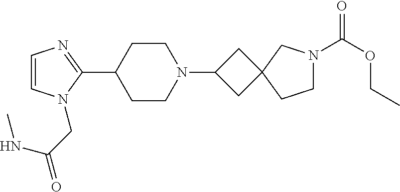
C1=CN(CC(NC)=O)C(C2CCN(C3CC4(C3)CCN(C(OCC)=O)C4)CC2)=N1
